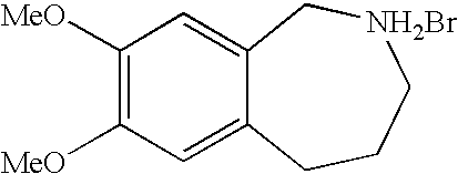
C1([MeO])=C([MeO])C=C2C(=C1)C[NH2Br]CCC2
